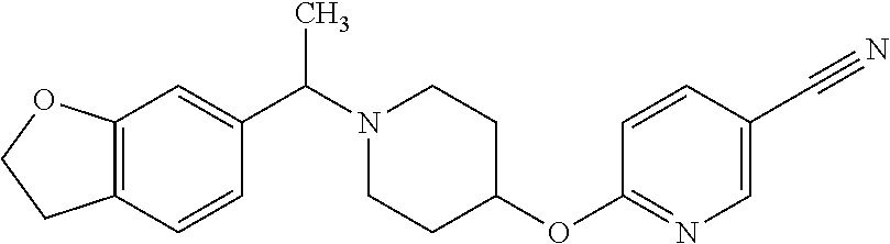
N1(C(C2=CC3=C(C=C2)CCO3)C)CCC(OC2=NC=C(C#N)C=C2)CC1
